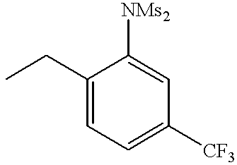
C1(CC)=CC=C([CF3])C=C1[NMs2]
